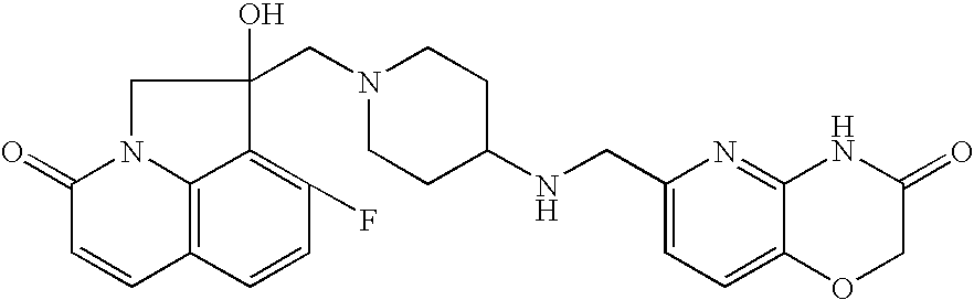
C1(NCC2=CC=C3C(=N2)NC(=O)CO3)CCN(CC2(O)CN3C4=C(C=CC(F)=C42)C=CC3=O)CC1
